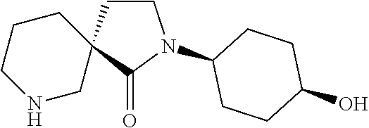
C1NCC2(CC1)CCN(C1CCC(O)CC1)C2=O
